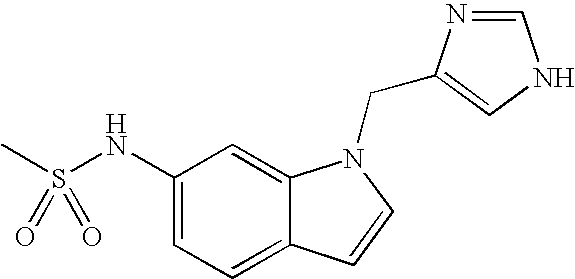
C1(NS(C)(=O)=O)=CC=C2C(=C1)N(CC1=CNC=N1)C=C2
